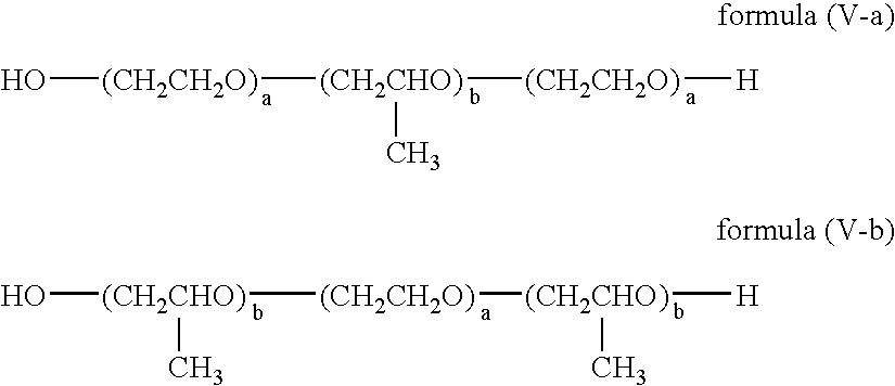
O[(CH2CH2O)][(CH2CHO)]([(CH2CH2O)][H])C.O[(CH2CHO)]([(CH2CH2O)][(CH2CHO)]([H])C)C
